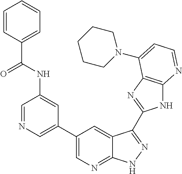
C1=NC=C(C2=CN=C3C(=C2)C(C2=NC4=C(N2)N=CC=C4N2CCCCC2)=NN3)C=C1NC(C1=CC=CC=C1)=O
